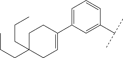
C1=C(C(C)C)C=CC=C1C1=CCC(CCC)(CCC)CC1
